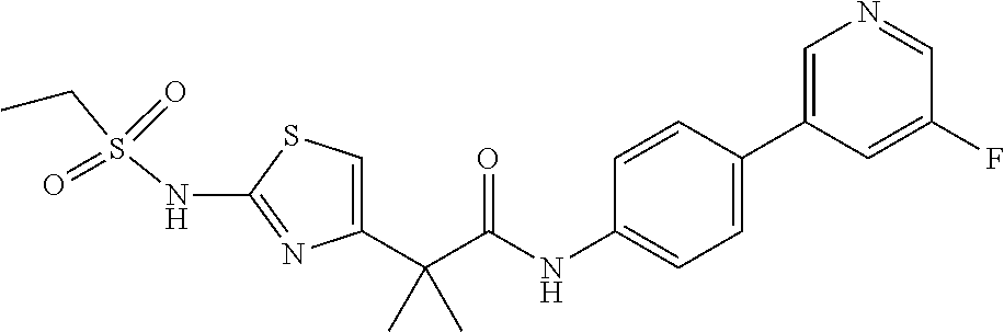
C1=C(C(C(NC2=CC=C(C3=CN=CC(F)=C3)C=C2)=O)(C)C)N=C(NS(CC)(=O)=O)S1
